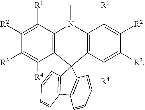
C12=C(C([R4])=C([R3])C([R2])=C1[R1])C1(C3=C(N2C)C([R1])=C([R2])C([R3])=C3[R4])C2=C(C3=C1C=CC=C3)C=CC=C2
